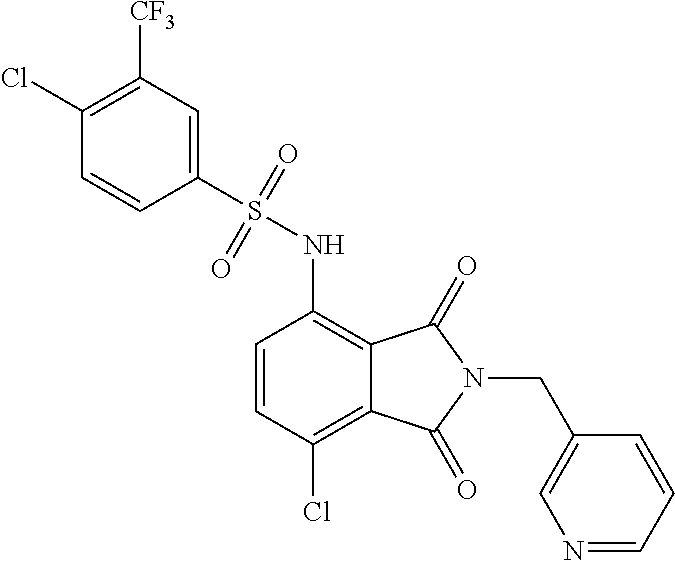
C1(Cl)=C([CF3])C=C(S(=O)(=O)NC2=C3C(=C(Cl)C=C2)C(=O)N(CC2=CN=CC=C2)C3=O)C=C1
